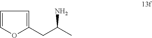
C1=COC(CC(C)N)=C1
